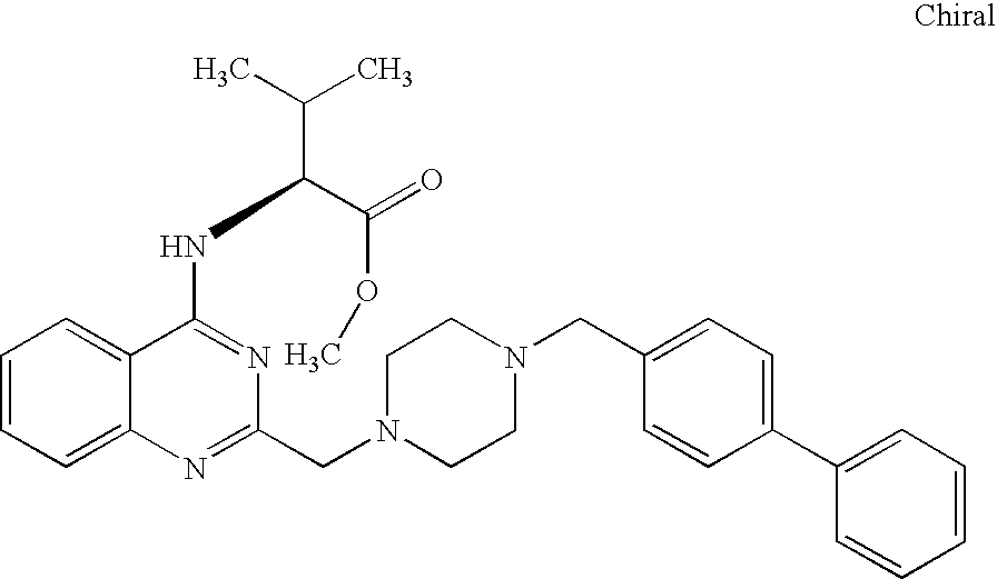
C1=CC=C2C(=C1)C(NC(C(C)C)C(=O)OC)=NC(CN1CCN(CC3=CC=C(C4=CC=CC=C4)C=C3)CC1)=N2
